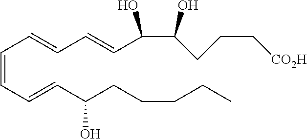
C(C=CC(CCCCC)O)=CC=CC=CC(C(CCC[CO2H])O)O
